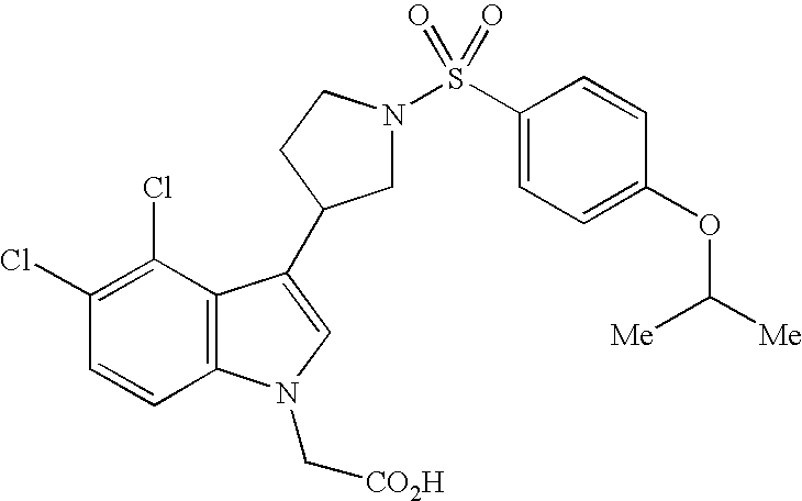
C1N(S(C2=CC=C(OC([Me])[Me])C=C2)(=O)=O)CCC1C1=CN(C[CO2H])C2=C1C(Cl)=C(Cl)C=C2
